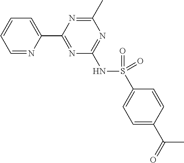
C1=NC(C2=NC(NS(C3=CC=C(C(=O)C)C=C3)(=O)=O)=NC(C)=N2)=CC=C1
